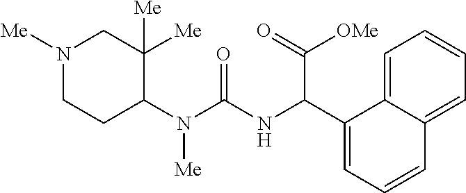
N1([Me])CCC(N(C(=O)NC(C2=CC=CC3=CC=CC=C23)C(=O)[OMe])[Me])C([Me])([Me])C1
